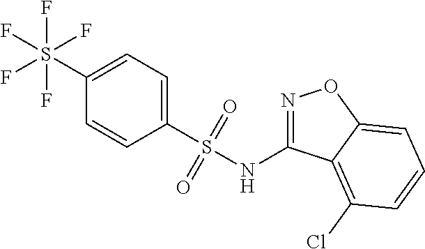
C1(S(F)(F)(F)(F)F)=CC=C(S(NC2=NOC3=CC=CC(Cl)=C23)(=O)=O)C=C1
